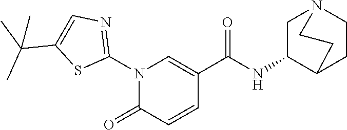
N1(C2=NC=C(C(C)(C)C)S2)C(=O)C=CC(C(NC2CN3CCC2CC3)=O)=C1
